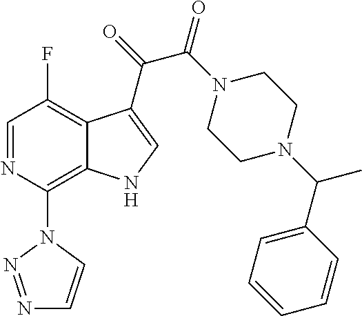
C1=NC(N2N=NC=C2)=C2C(=C1F)C(C(C(=O)N1CCN(C(C)C3=CC=CC=C3)CC1)=O)=CN2
